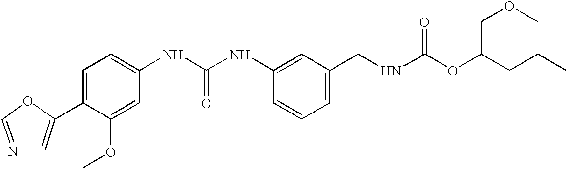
C1=C(C2=CC=C(NC(NC3=CC(CNC(OC(CCC)COC)=O)=CC=C3)=O)C=C2OC)OC=N1
